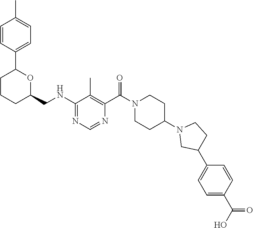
C1=CC(C2CCCC(CNC3=NC=NC(C(N4CCC(N5CC(C6=CC=C(C(=O)O)C=C6)CC5)CC4)=O)=C3C)O2)=CC=C1C
